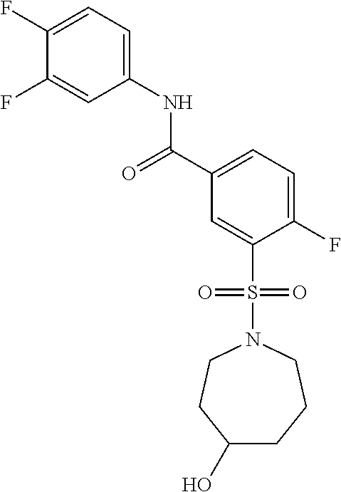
C1(F)=CC=C(NC(C2=CC=C(F)C(S(N3CCC(O)CCC3)(=O)=O)=C2)=O)C=C1F
